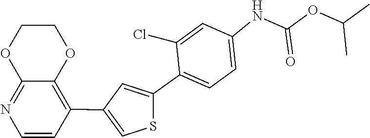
C1=C(NC(=O)OC(C)C)C=C(Cl)C(C2=CC(C3=C4OCCOC4=NC=C3)=CS2)=C1
